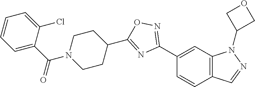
C1(C2=NOC(C3CCN(C(=O)C4=CC=CC=C4Cl)CC3)=N2)=CC2=C(C=C1)C=NN2C1COC1
